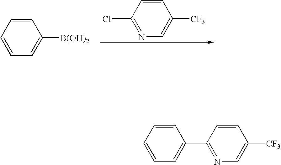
C1=CC(Cl)=NC=C1[CF3].C1=CC=CC=C1[B(OH)2].C1=CC=CC=C1C1=NC=C([CF3])C=C1
